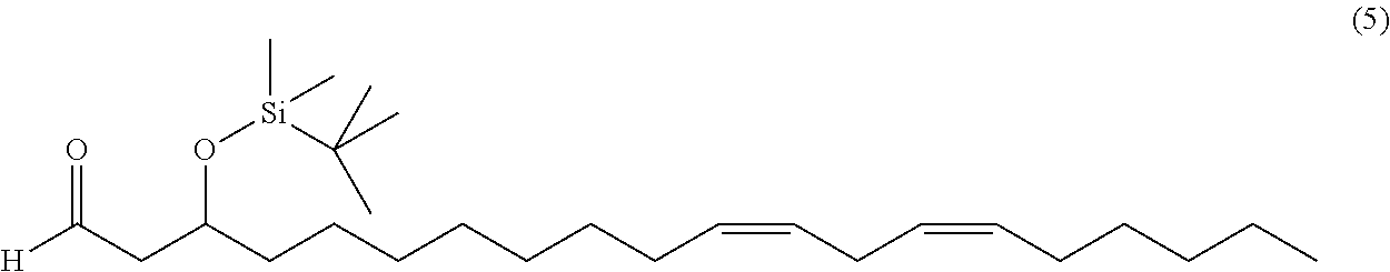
[H]C(CC(CCCCCCCC=CCC=CCCCCC)O[Si](C)(C(C)(C)C)C)=O
